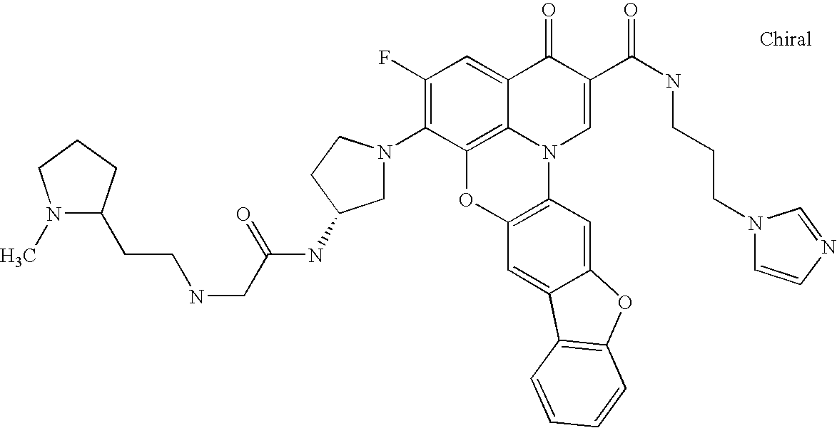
C1(F)=C(N2CC(NC(=O)CNCCC3N(C)CCC3)CC2)C2=C3C(=C1)C(=O)C(C(=O)NCCCN1C=CN=C1)=CN3C1=C(O2)C=C2C(=C1)OC1=C2C=CC=C1
